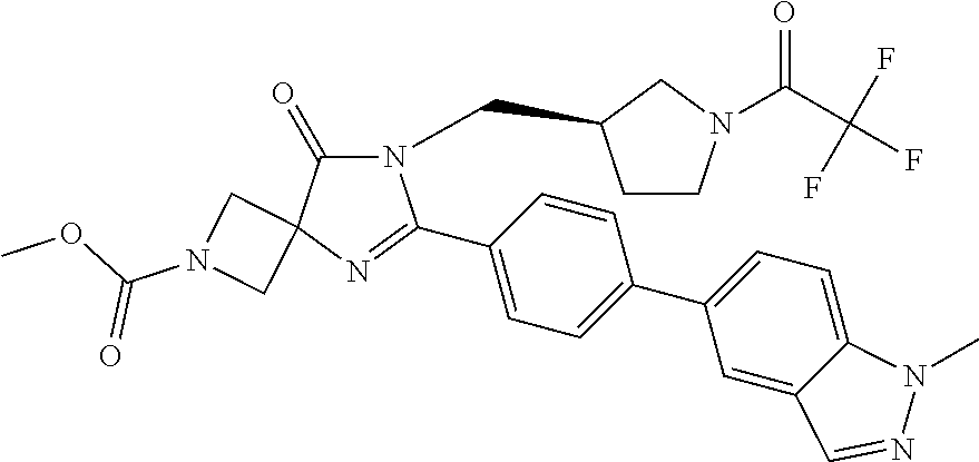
N1(CC2CCN(C(C(F)(F)F)=O)C2)C(=O)C2(N=C1C1=CC=C(C3=CC=C4C(=C3)C=NN4C)C=C1)CN(C(OC)=O)C2
